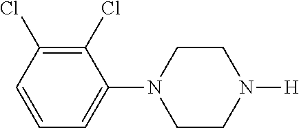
C1CN(C2=CC=CC(Cl)=C2Cl)CCN1[H]
